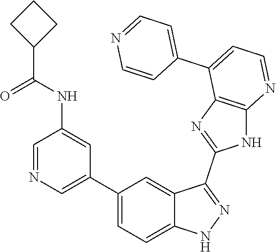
C1=NC=C(C2=CC=C3C(=C2)C(C2=NC4=C(N2)N=CC=C4C2=CC=NC=C2)=NN3)C=C1NC(=O)C1CCC1
